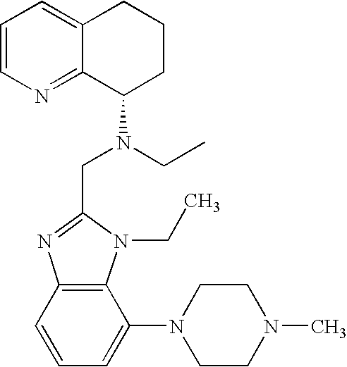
C1=CN=C2C(=C1)CCCC2N(CC1=NC2=C(N1CC)C(N1CCN(C)CC1)=CC=C2)CC
